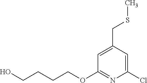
C1(Cl)=CC(CSC)=CC(OCCCCO)=N1
